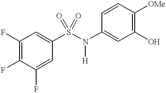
C1(F)=C(F)C(F)=CC(S(N([H])C2=CC(O)=C([OMe])C=C2)(=O)=O)=C1
